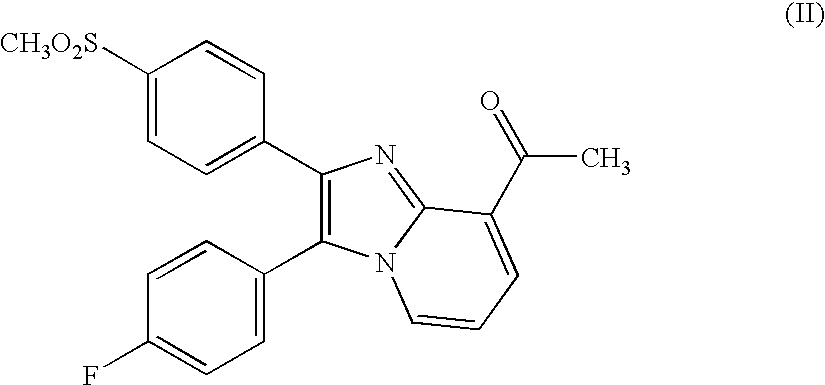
C1([CH3O2S])=CC=C(C2=C(C3=CC=C(F)C=C3)N3C(=N2)C(C(C)=O)=CC=C3)C=C1
